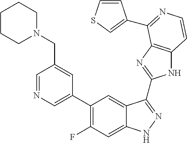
C1=C(C2=C(F)C=C3C(=C2)C(C2=NC4=C(N2)C=CN=C4C2=CSC=C2)=NN3)C=C(CN2CCCCC2)C=N1
